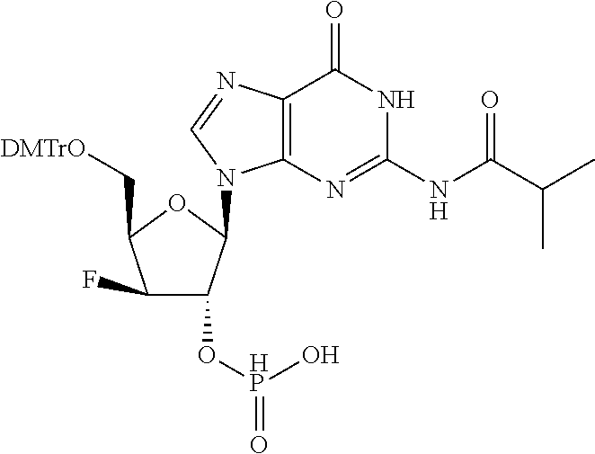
C1(F)C(O[HP](=O)O)C(N2C3=C(N=C2)C(=O)NC(NC(=O)C(C)C)=N3)OC1C[DMTrO]
